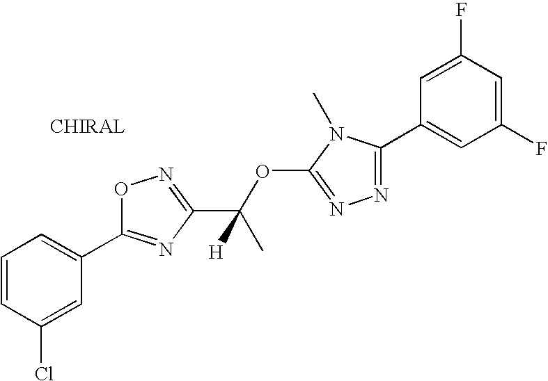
C1=CC(Cl)=CC(C2=NC(C([H])(OC3=NN=C(C4=CC(F)=CC(F)=C4)N3C)C)=NO2)=C1
